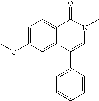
C1=C(OC)C=C2C(=C1)C(=O)N(C)C=C2C1=CC=CC=C1
